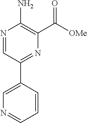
N1=CC(C2=CN=CC=C2)=NC(C(=O)[OMe])=C1N
